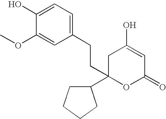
C1(O)=CC=C(CCC2(C3CCCC3)OC(=O)C=C(O)C2)C=C1OC
